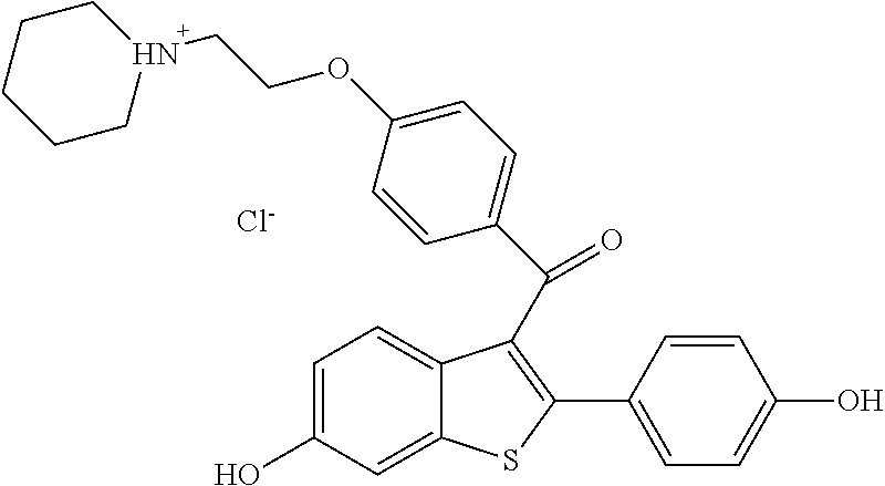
C1=C(O)C=C2C(=C1)C(C(=O)C1=CC=C(OCCN3CCCCC3)C=C1)=C(C1=CC=C(O)C=C1)S2.[Cl-]
